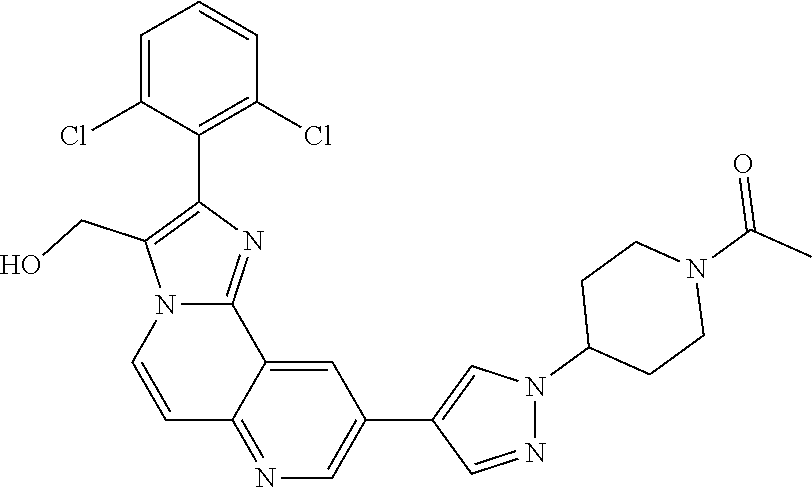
N1(C2CCN(C(C)=O)CC2)N=CC(C2=CN=C3C(=C2)C2=NC(C4=C(Cl)C=CC=C4Cl)=C(CO)N2C=C3)=C1
